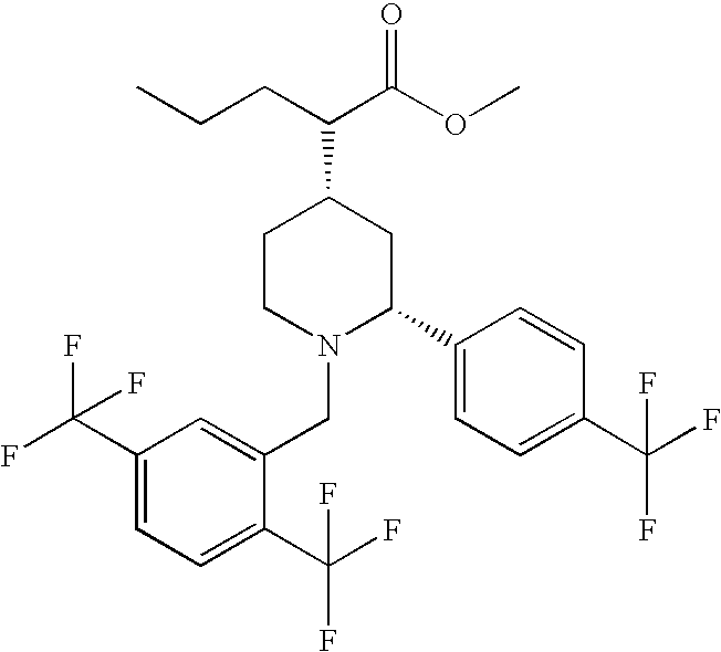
C1(C(F)(F)F)=CC=C(C(F)(F)F)C(CN2C(C3=CC=C(C(F)(F)F)C=C3)CC(C(CCC)C(OC)=O)CC2)=C1
